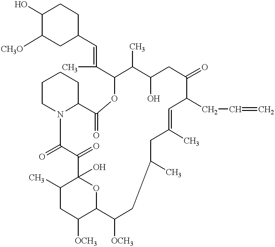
C1(O)C([CH3O])CC(C=C(C2C(C)C(O)CC(=O)C(CC=C)C=C(C)CC(C)CC([OCH3])C3C([OCH3])CC(C)C(O)(C(=O)C(=O)N4C(C(=O)O2)CCCC4)O3)C)CC1
